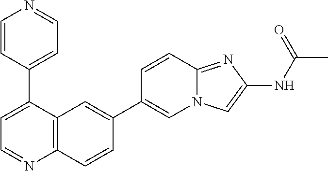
C12=C(C(C3=CC=NC=C3)=CC=N1)C=C(C1=CN3C(=NC(NC(C)=O)=C3)C=C1)C=C2
